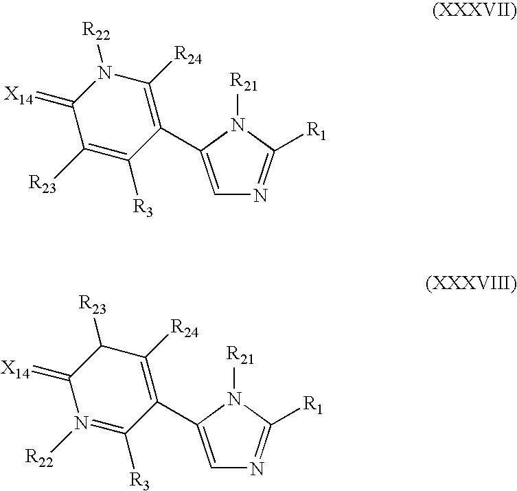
C1(=[X14])C([R23])=C([R3])C(C2=CN=C([R1])N2[R21])=C([R24])N1[R22].C1(=[X14])N([R22])=C([R3])C(C2=CN=C([R1])N2[R21])=C([R24])C1[R23]
